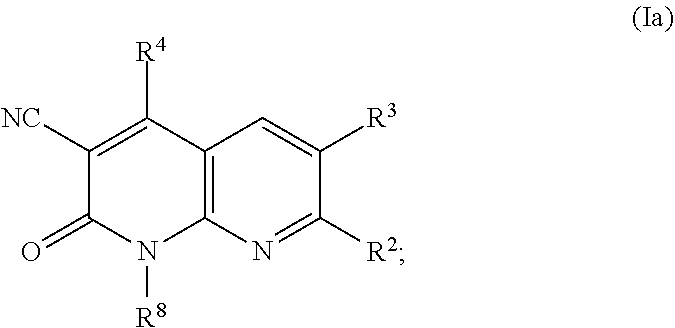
N1([R8])C(=O)C([NC])=C([R4])C2=C1N=C([R2])C([R3])=C2
